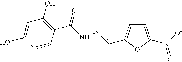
C1=C([N+]([O-])=O)OC(C=NNC(C2=C(O)C=C(O)C=C2)=O)=C1
